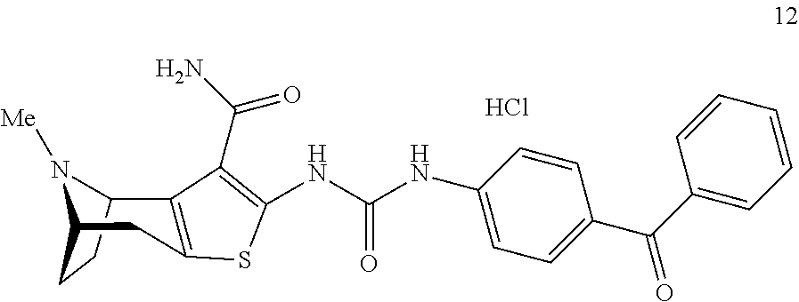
Cl.C12CCC(CC3=C1C(C(=O)N)=C(NC(NC1=CC=C(C(=O)C4=CC=CC=C4)C=C1)=O)S3)N2[Me]
